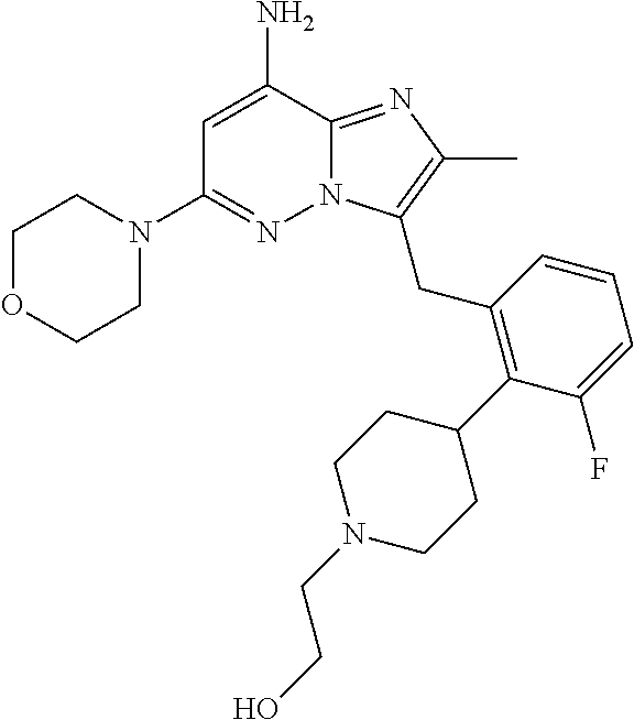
C1OCCN(C2=NN3C(=NC(C)=C3CC3=C(C4CCN(CCO)CC4)C(F)=CC=C3)C(N)=C2)C1
